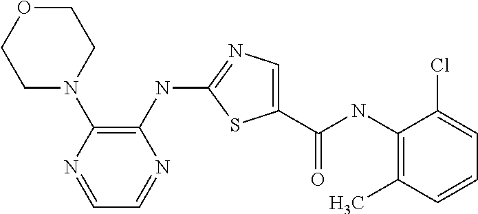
C1(NC(C2=CN=C(NC3=C(N4CCOCC4)N=CC=N3)S2)=O)=C(C)C=CC=C1Cl
